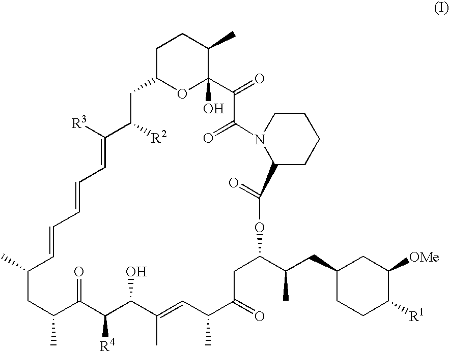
C1(C)CC(C)C(=O)C([R4])C(O)C(C)=CC(C)C(=O)CC(C(C)CC2CCC([R1])C([OMe])C2)OC(=O)C2CCCCN2C(=O)C(=O)C2(O)C(C)CCC(CC([R2])C([R3])=CC=CC=C1)O2
